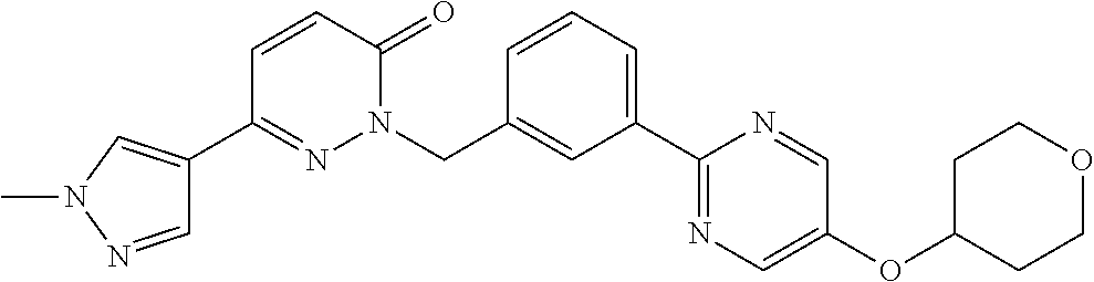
C1(C2=NN(CC3=CC(C4=NC=C(OC5CCOCC5)C=N4)=CC=C3)C(=O)C=C2)=CN(C)N=C1
